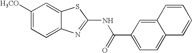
C1([H3CO])=CC=C2C(=C1)SC(NC(C1=CC=C3C(=C1)C=CC=C3)=O)=N2
